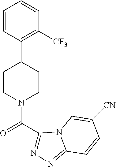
C1=CC(C2CCN(C(C3=NN=C4N3C=C([CN])C=C4)=O)CC2)=C([CF3])C=C1
